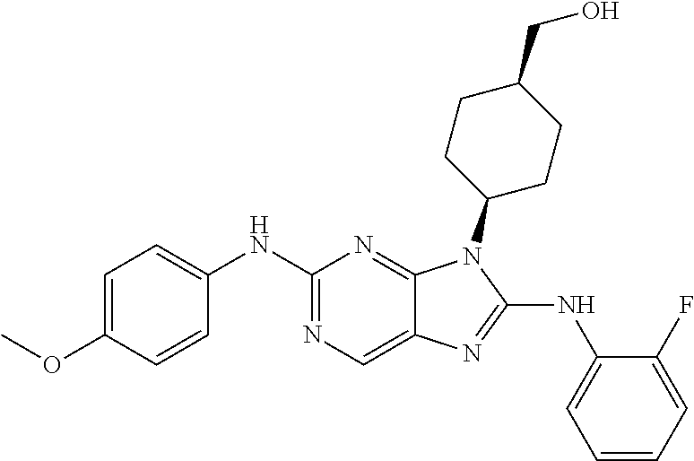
C1(NC2=CC=CC=C2F)=NC2=CN=C(NC3=CC=C(OC)C=C3)N=C2N1C1CCC(CO)CC1
